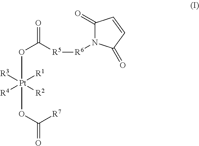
O(C([R5][R6]N1C(=O)C=CC1=O)=O)[Pt](OC(=O)[R7])([R1])([R2])([R3])[R4]
